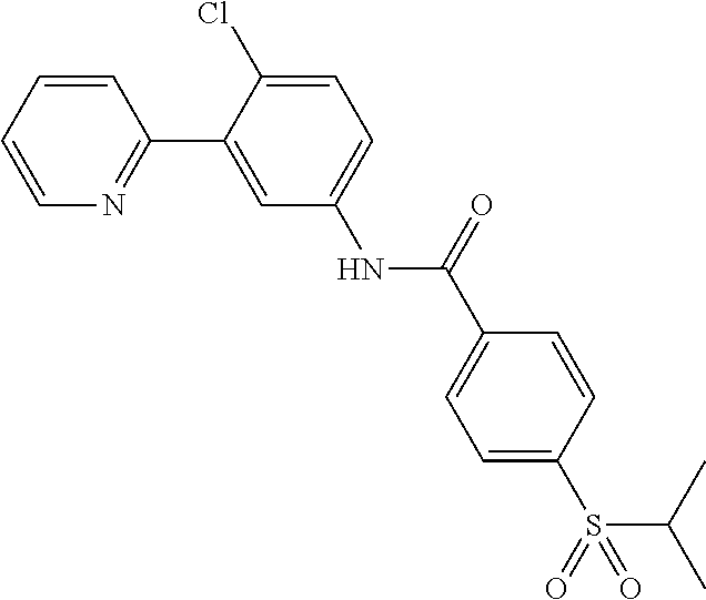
C1=CC=CN=C1C1=CC(NC(C2=CC=C(S(C(C)C)(=O)=O)C=C2)=O)=CC=C1Cl
